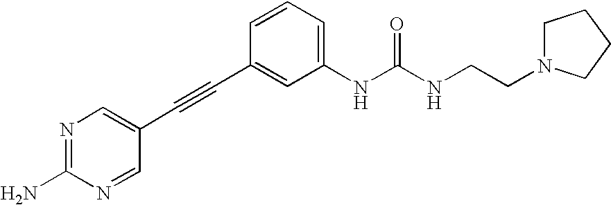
N1=C(N)N=CC(C#CC2=CC(NC(NCCN3CCCC3)=O)=CC=C2)=C1
